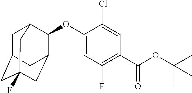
O(C1=CC(F)=C(C(OC(C)(C)C)=O)C=C1Cl)C1C2CC3(F)CC(CC1C3)C2
